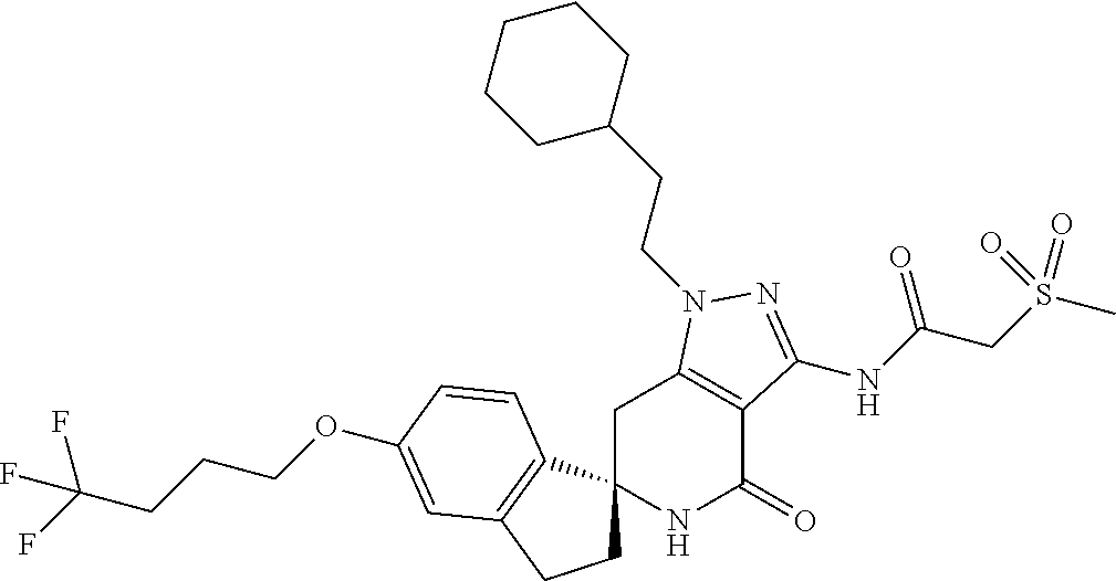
C1C2(C3=C(C1)C=C(OCCCC(F)(F)F)C=C3)NC(=O)C1=C(C2)N(CCC2CCCCC2)N=C1NC(CS(C)(=O)=O)=O
